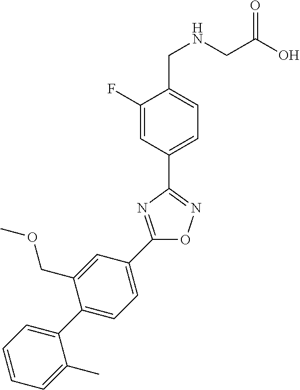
OC(CNCC1=CC=C(C2=NOC(C3=CC=C(C4=CC=CC=C4C)C(COC)=C3)=N2)C=C1F)=O
